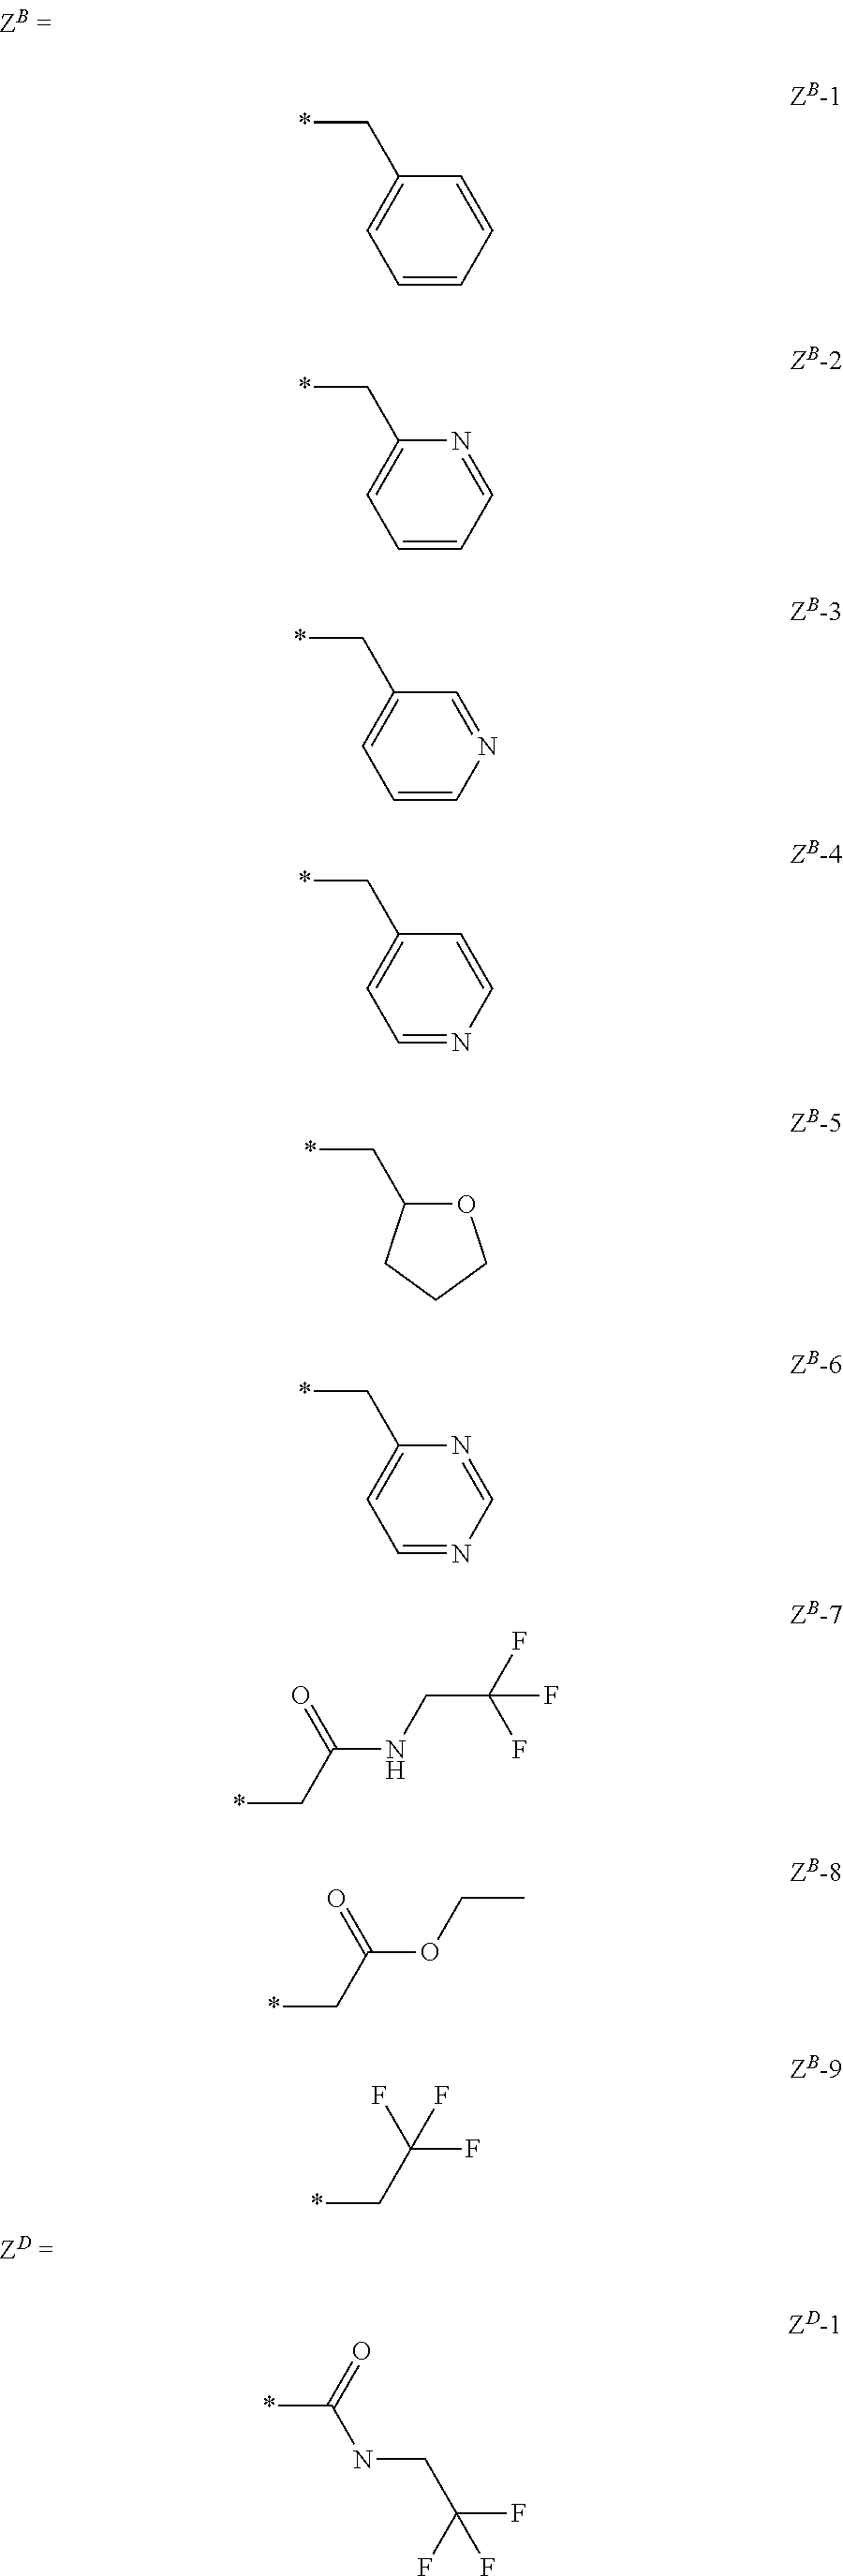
C1=CC=CC(C*)=C1.C1=CC=NC(C*)=C1.C1=CN=CC(C*)=C1.C1=NC=CC(C*)=C1.C1(C*)OCCC1.C1=NC=NC(C*)=C1.*CC(=O)NCC(F)(F)F.*CC(=O)OCC.*CC(F)(F)F.*C(=O)NCC(F)(F)F
